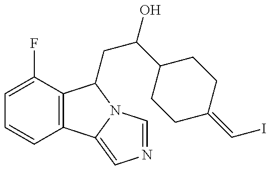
C1=C(F)C2=C(C=C1)C1=CN=CN1C2CC(C1CCC(=CI)CC1)O
